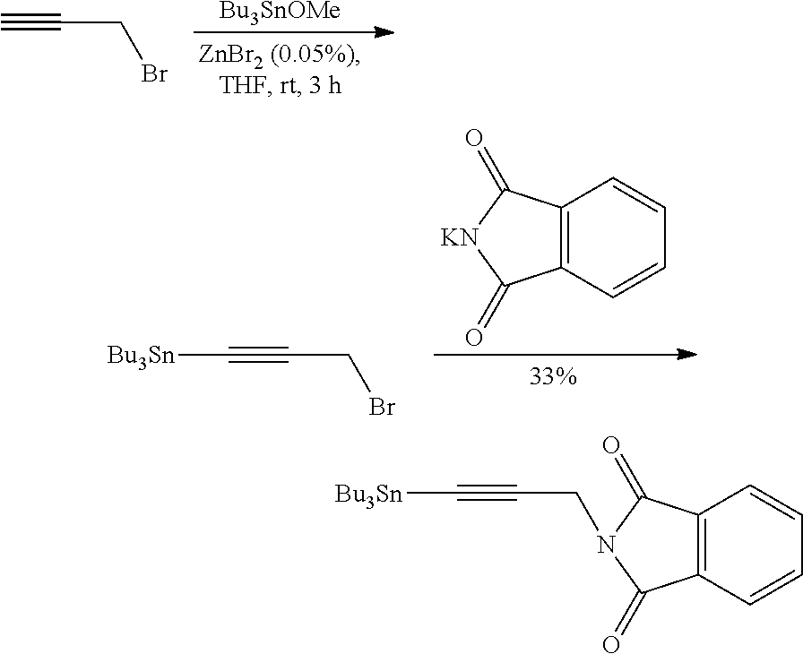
[Bu3SnOMe].C#CCBr.C12=C(C=CC=C1)C(=O)[KN]C2=O.C(#CCBr)[Bu3Sn].C12=C(C=CC=C1)C(=O)N(CC#C[Bu3Sn])C2=O
